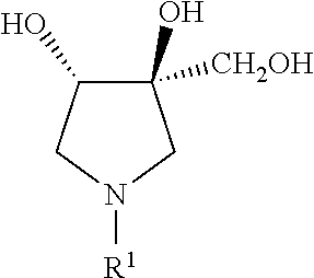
C1([CH2OH])(O)C(O)CN([R1])C1
